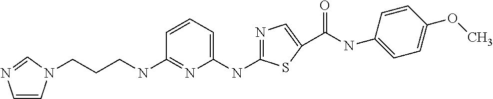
C1(NC2=CC=CC(NCCCN3C=CN=C3)=N2)=NC=C(C(NC2=CC=C(OC)C=C2)=O)S1
